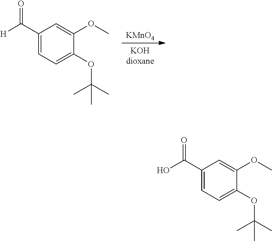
C1(C(O)=O)=CC=C(OC(C)(C)C)C(OC)=C1.C1(C([H])=O)=CC=C(OC(C)(C)C)C(OC)=C1.[KMnO4]
